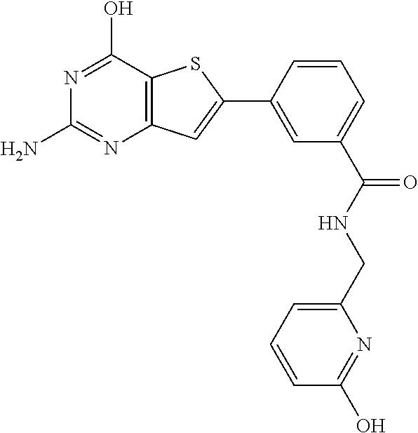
N1=C(O)C2=C(N=C1N)C=C(C1=CC(C(NCC3=CC=CC(O)=N3)=O)=CC=C1)S2
